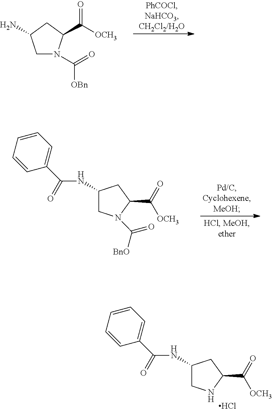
C1N(C([OBn])=O)C(C(=O)[OCH3])CC1N.C1=CC=CC(C(NC2CN(C([BnO])=O)C(C([OCH3])=O)C2)=O)=C1.C1=CC=CC(C(NC2CNC(C([OCH3])=O)C2)=O)=C1.Cl
